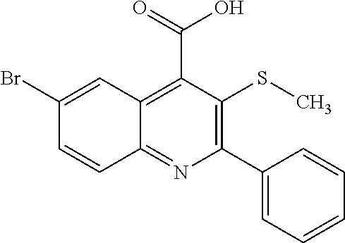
C1(Br)=CC2=C(C(=O)O)C(SC)=C(C3=CC=CC=C3)N=C2C=C1
